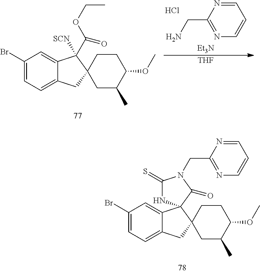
C1(Br)=CC=C2C(=C1)C([SCN])(C(OCC)=O)C1(C2)CC(C)C(OC)CC1.C1=NC(CN)=NC=C1.Cl.[Et3N].[THF].C1(Br)=CC=C2C(=C1)C1(C3(C2)CC(C)C(OC)CC3)NC(=S)N(CC2=NC=CC=N2)C1=O
